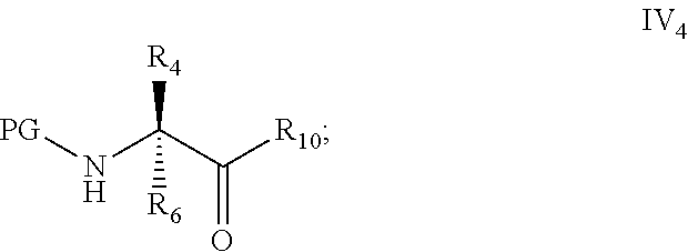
[PG]NC(C([R10])=O)([R4])[R6]
